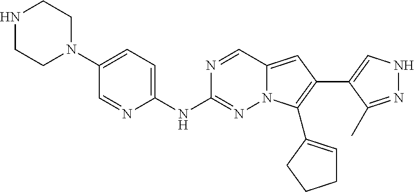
N1CCN(C2=CC=C(NC3=NN4C(=CC(C5=CNN=C5C)=C4C4=CCCC4)C=N3)N=C2)CC1
